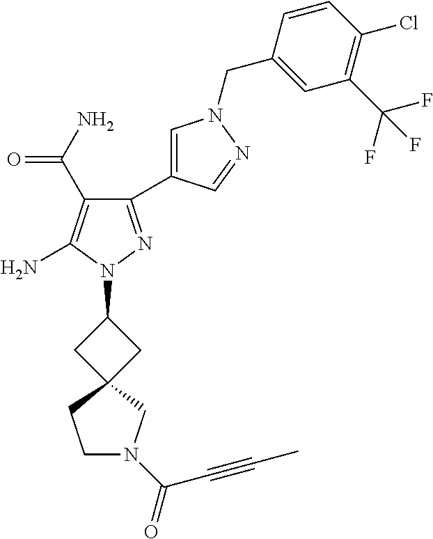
C1(C(=O)N)=C(N)N(C2CC3(C2)CCN(C(C#CC)=O)C3)N=C1C1=CN(CC2=CC(C(F)(F)F)=C(Cl)C=C2)N=C1
